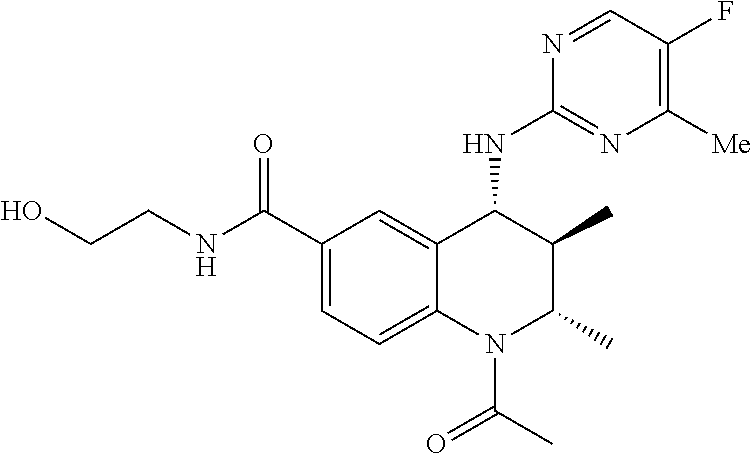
C1(C(NCCO)=O)=CC=C2C(=C1)C(NC1=NC([Me])=C(F)C=N1)C(C)C(C)N2C(C)=O
